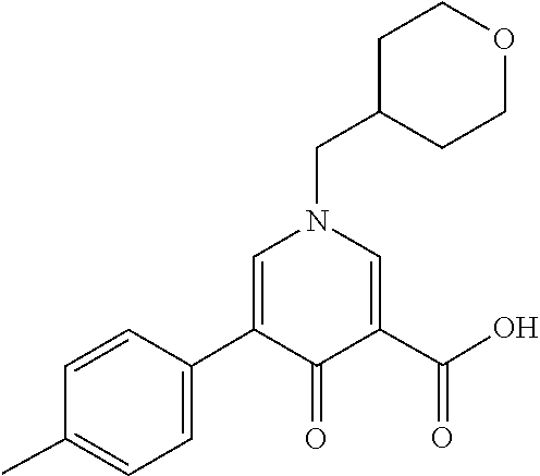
C1(C2=CN(CC3CCOCC3)C=C(C(O)=O)C2=O)=CC=C(C)C=C1
